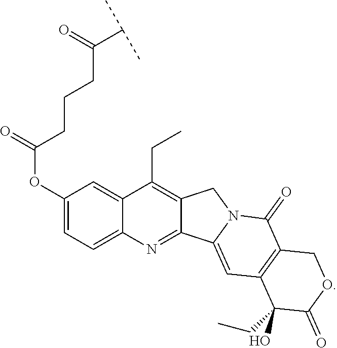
C1(OC(CCCC(=O)C(C)C)=O)=CC=C2C(=C1)C(CC)=C1C(=N2)C2=CC3=C(C(=O)N2C1)COC(=O)C3(O)CC
